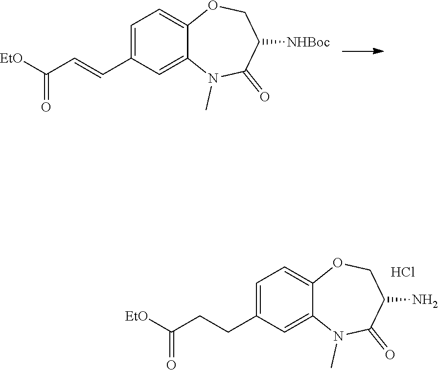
C1(C=CC(=O)[EtO])=CC=C2OCC([NHBoc])C(=O)N(C)C2=C1.C1(CCC(=O)[EtO])=CC=C2OCC(N)C(=O)N(C)C2=C1.Cl
